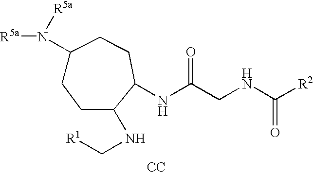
[CC].N(C(CNC([R2])=O)=O)C1C(NC[R1])CCC(N([R5a])[R5a])CC1
